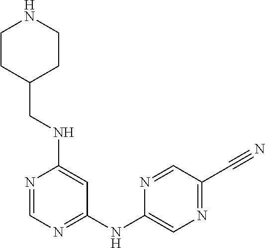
N1=CN=C(NC2=CN=C(C#N)C=N2)C=C1NCC1CCNCC1
